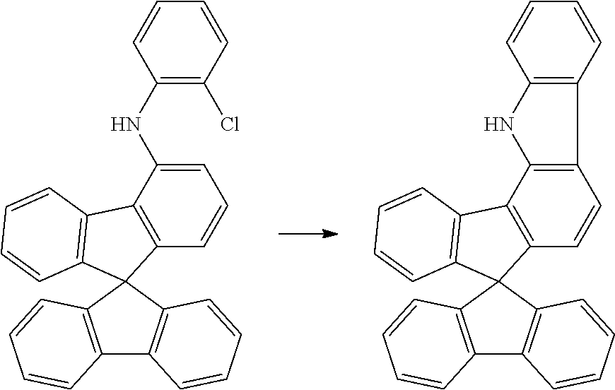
C12=C(C3(C4=C1C=CC=C4)C1=C(C4=C3C=CC=C4)C(NC3=C(Cl)C=CC=C3)=CC=C1)C=CC=C2.C12=C(C3(C4=C1C=CC=C4)C1=C(C4=C3C=CC=C4)C3=C(C=C1)C1=C(C=CC=C1)N3)C=CC=C2
